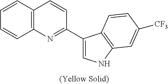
C12=C(C=CC=C1)C=CC(C1=CNC3=C1C=CC([CF3])=C3)=N2
